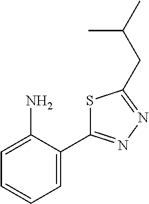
C1=C(N)C(C2=NN=C(CC(C)C)S2)=CC=C1
